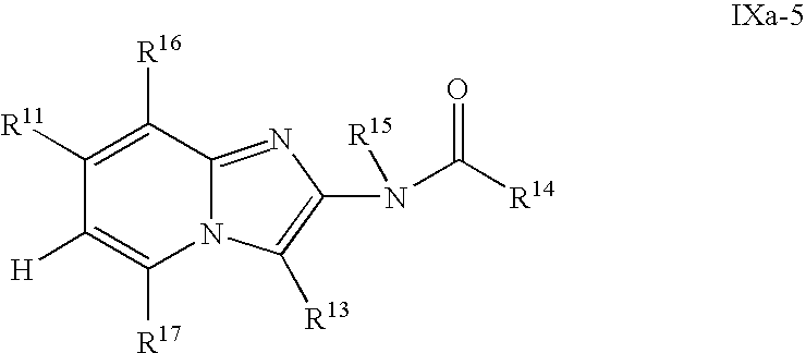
C1([H])=C([R17])N2C(=NC(N(C([R14])=O)[R15])=C2[R13])C([R16])=C1[R11]
